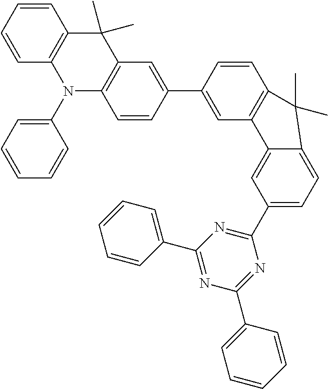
C1(C2=CC3=C(C=C2)C(C)(C)C2=CC=C(C4=NC(C5=CC=CC=C5)=NC(C5=CC=CC=C5)=N4)C=C32)=CC2=C(C=C1)N(C1=CC=CC=C1)C1=C(C2(C)C)C=CC=C1
